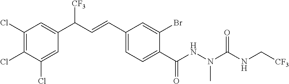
C1(Cl)=C(Cl)C(Cl)=CC(C(C=CC2=CC=C(C(NN(C(NC[CF3])=O)C)=O)C(Br)=C2)[CF3])=C1
